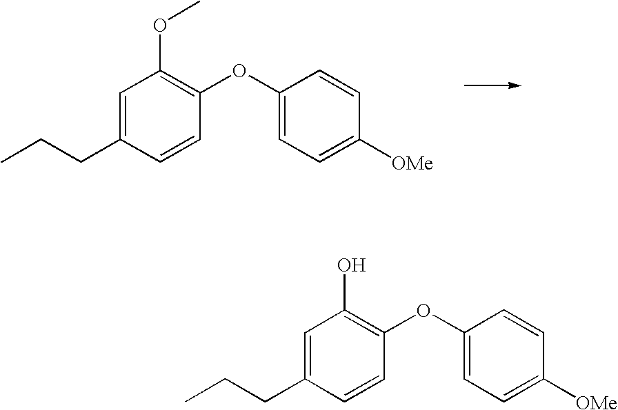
C1=C(OC2=C(OC)C=C(CCC)C=C2)C=CC([OMe])=C1.C1=C(OC2=C(O)C=C(CCC)C=C2)C=CC([OMe])=C1
